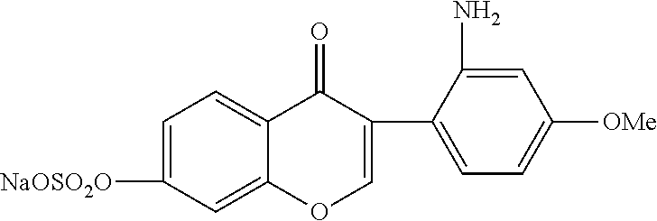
C1=C([NaOSO2O])C=C2C(=C1)C(=O)C(C1=CC=C([OMe])C=C1N)=CO2
